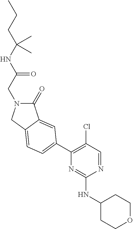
N(C(CN1C(=O)C2=CC(C3=C(Cl)C=NC(NC4CCOCC4)=N3)=CC=C2C1)=O)C(C)(C)CCC
